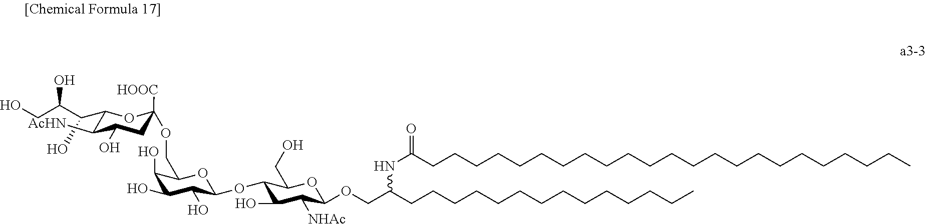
OCC(C(C1C([AcHN])C(O)CC([HOOC])(OCC2C(O)C(O)C(O)C(OC3C(CO)OC(OCC(CCCCCCCCCCCCCC)NC(=O)CCCCCCCCCCCCCCCCCCCCCCC)C([NHAc])C3O)O2)O1)O)O
